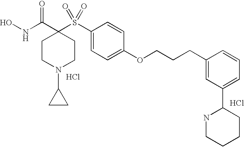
Cl.Cl.N(C(C1(S(C2=CC=C(OCCCC3=CC(C4NCCCC4)=CC=C3)C=C2)(=O)=O)CCN(C2CC2)CC1)=O)O
